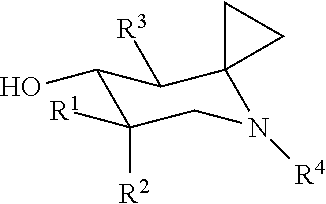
C1(O)C([R1])([R2])CN([R4])C2(C1[R3])CC2
